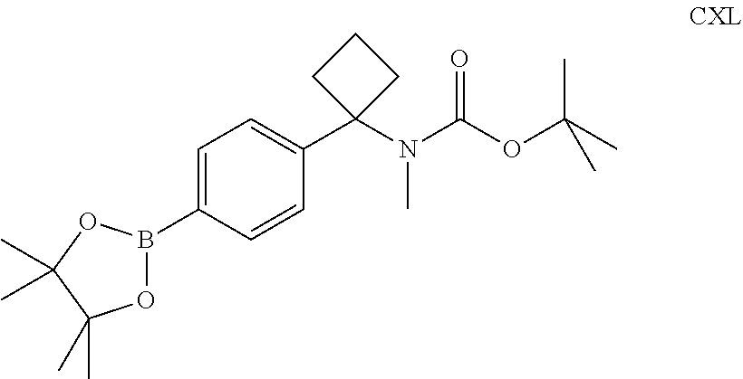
C1=C(B2OC(C)(C)C(C)(C)O2)C=CC(C2(N(C(OC(C)(C)C)=O)C)CCC2)=C1
